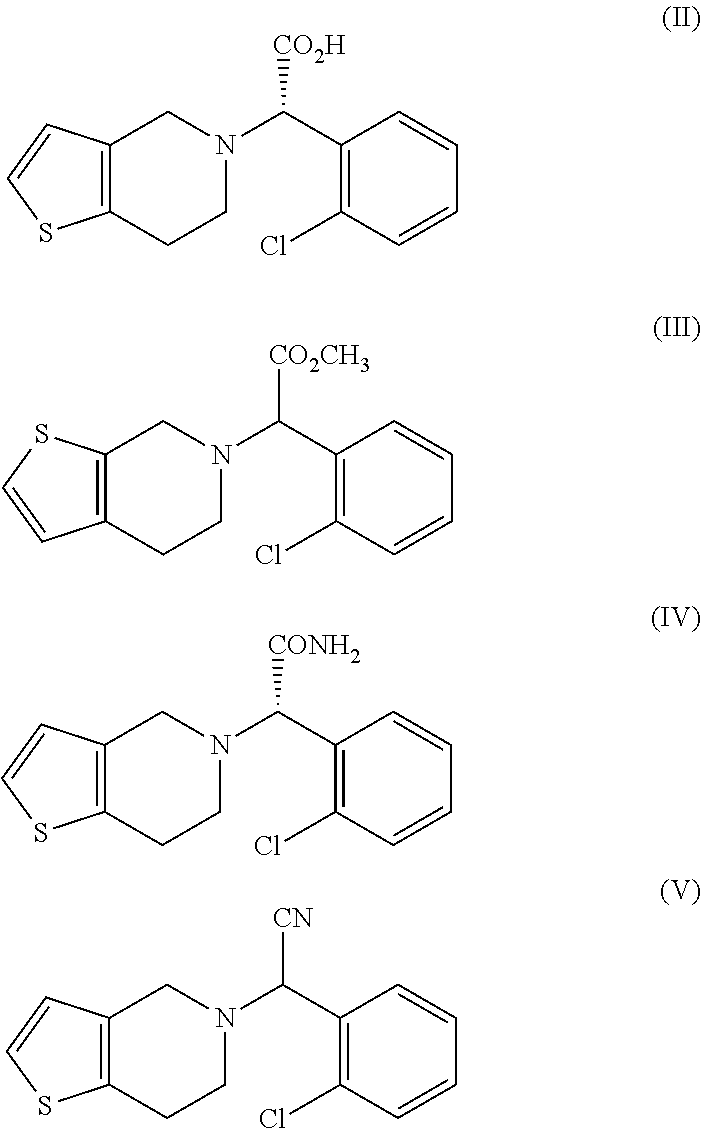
C12=C(CCN(C(C3=C(Cl)C=CC=C3)[CO2H])C1)SC=C2.C12=C(CCN(C(C3=C(Cl)C=CC=C3)[CO2CH3])C1)C=CS2.C12=C(CCN(C(C3=C(Cl)C=CC=C3)[CONH2])C1)SC=C2.C12=C(CCN(C(C3=C(Cl)C=CC=C3)[CN])C1)SC=C2
